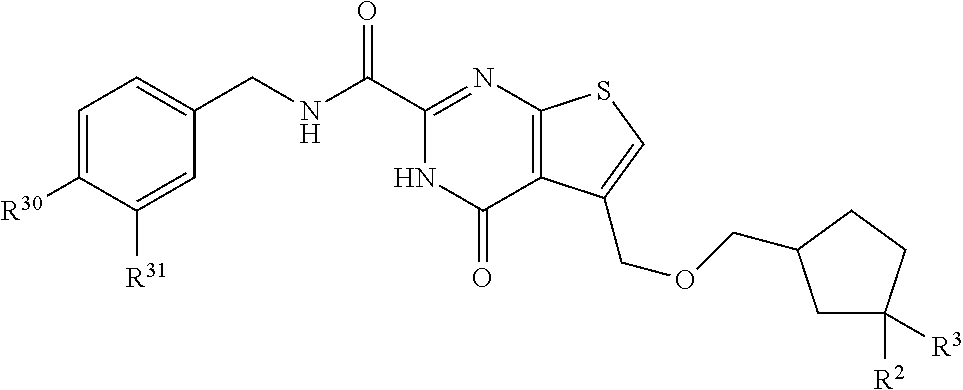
C1=C([R30])C([R31])=CC(CNC(C2=NC3=C(C(=O)N2)C(COCC2CC([R2])([R3])CC2)=CS3)=O)=C1
